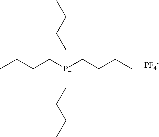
[P+](CCCC)(CCCC)(CCCC)CCCC.[PF4-]
